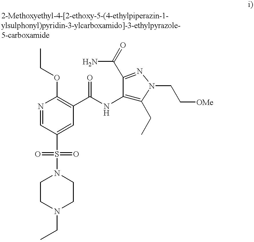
N1=CC(S(N2CCN(CC)CC2)(=O)=O)=CC(C(NC2=C(CC)N(CC[OMe])N=C2C(=O)N)=O)=C1OCC
